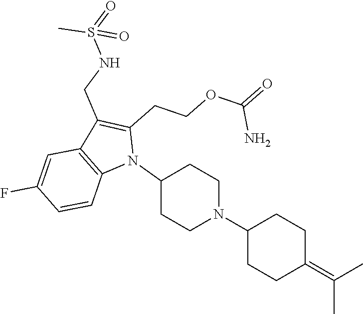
N1(C2CCN(C3CCC(=C(C)C)CC3)CC2)C(CCOC(=O)N)=C(CNS(=O)(C)=O)C2=C1C=CC(F)=C2
